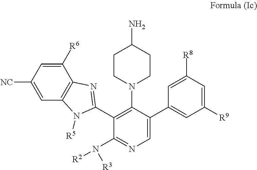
C1([NC])=CC2=C(C([R6])=C1)N=C(C1=C(N3CCC(N)CC3)C(C3=CC([R9])=CC([R8])=C3)=CN=C1N([R2])[R3])N2[R5]
